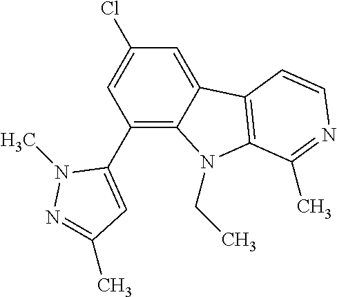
C1(C2=CC(C)=NN2C)=C2C(=CC(Cl)=C1)C1=C(N2CC)C(C)=NC=C1
